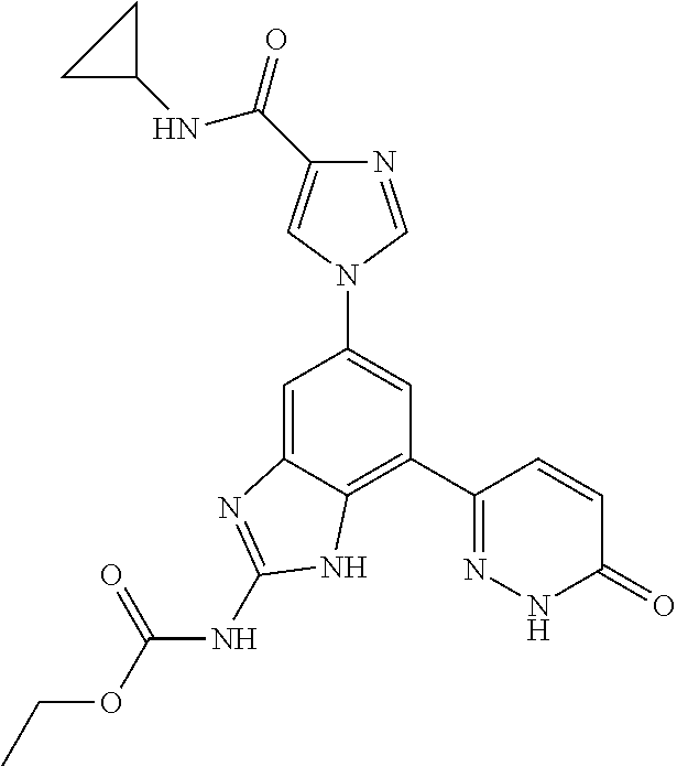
C1=C2C(=C(C3=NNC(=O)C=C3)C=C1N1C=NC(C(=O)NC3CC3)=C1)NC(NC(OCC)=O)=N2
